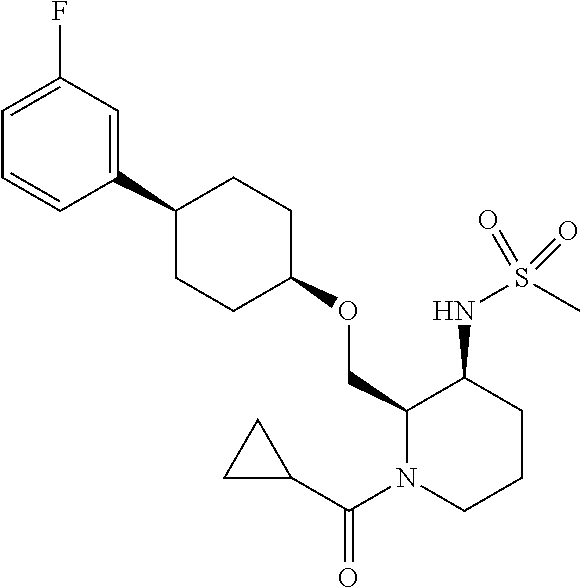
C1(C2CCC(OCC3N(C(C4CC4)=O)CCCC3NS(C)(=O)=O)CC2)=CC(F)=CC=C1
